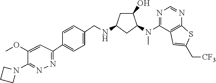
C1(N2CCC2)=NN=C(C2=CC=C(CNC3CC(O)C(N(C4=NC=NC5=C4C=C(C[CF3])S5)C)C3)C=C2)C=C1OC
